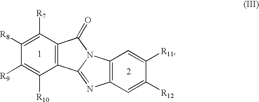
C1([R9])=C([R10])C2=C(C([R7])=C1[R8])C(=O)N1C2=NC2=C1C=C([R11])C([R12])=C2
